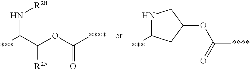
[***]C(C(OC([****])=O)[R25])N[R28].[***]C1NCC(OC([****])=O)C1
